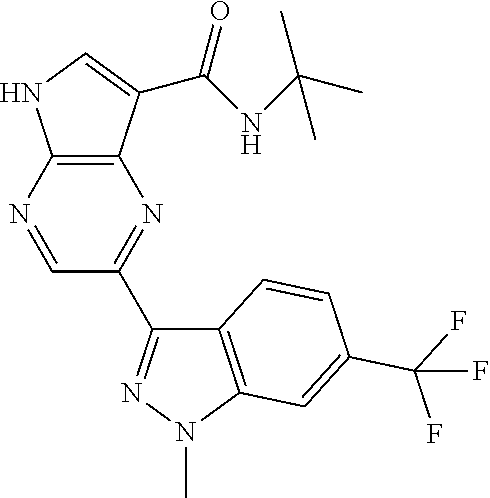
C1=NC2=C(N=C1C1=NN(C)C3=C1C=CC(C(F)(F)F)=C3)C(C(NC(C)(C)C)=O)=CN2
